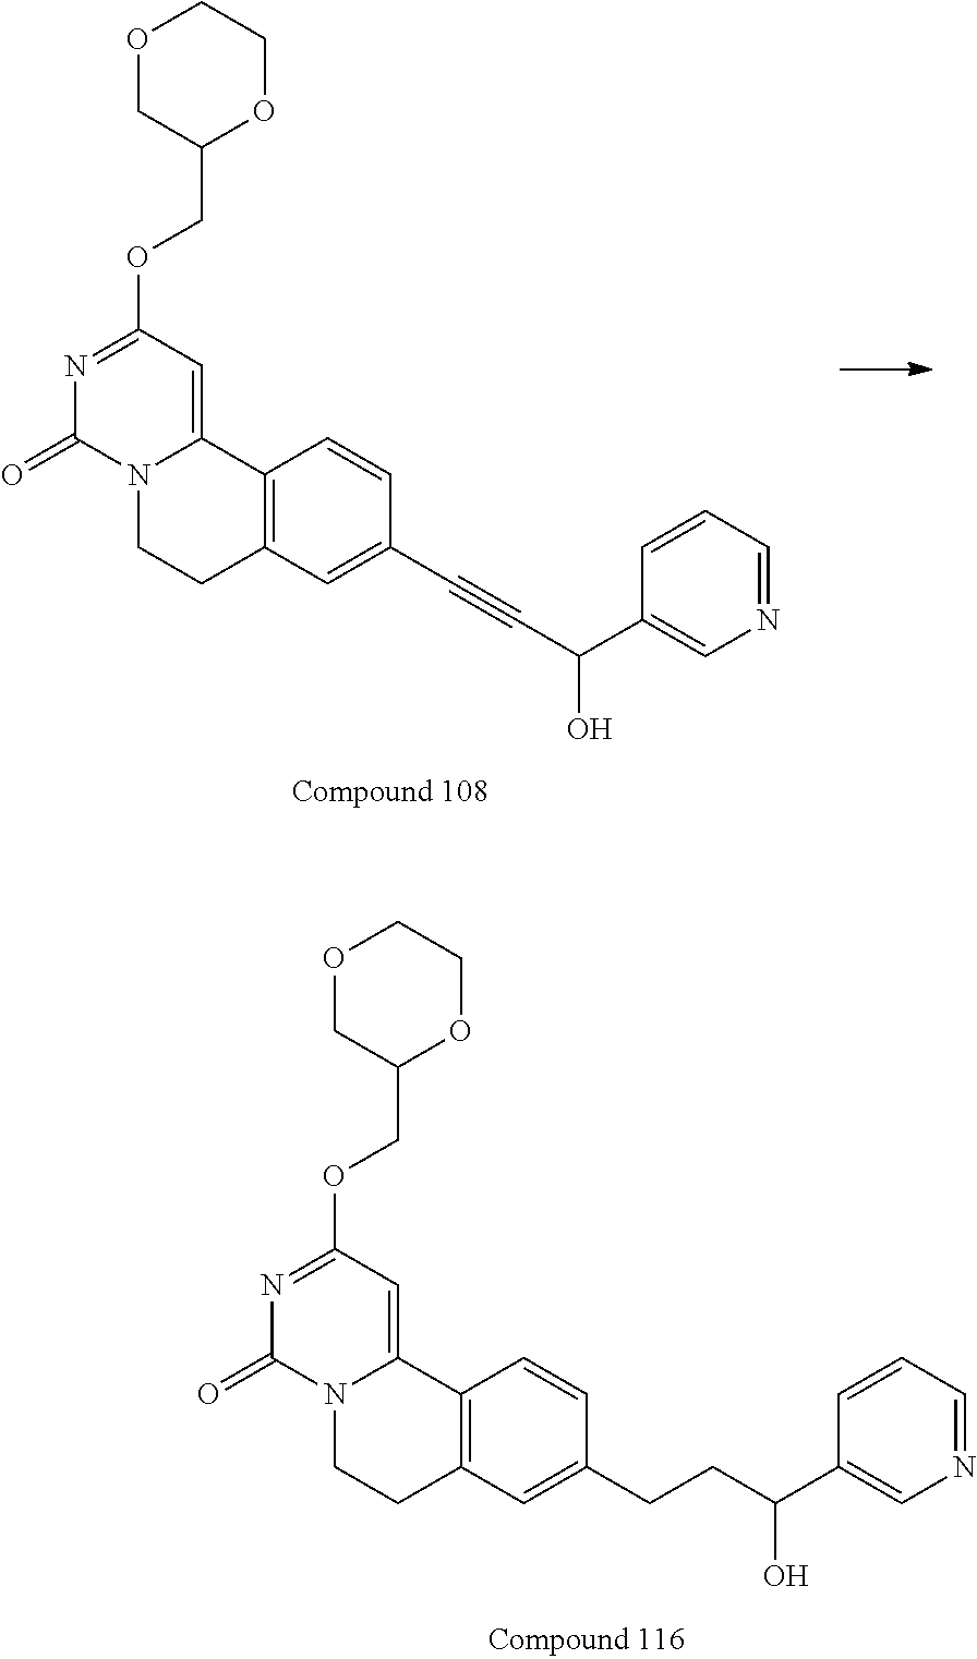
O1CC(COC2=NC(=O)N3C(=C2)C2=C(CC3)C=C(C#CC(O)C3=CN=CC=C3)C=C2)OCC1.O1CC(COC2=NC(=O)N3C(=C2)C2=C(CC3)C=C(CCC(C3=CN=CC=C3)O)C=C2)OCC1
